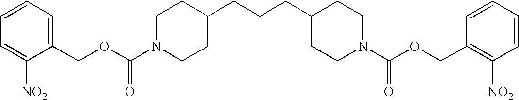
C1=CC=C([NO2])C(COC(N2CCC(CCCC3CCN(C(OCC4=C([NO2])C=CC=C4)=O)CC3)CC2)=O)=C1
